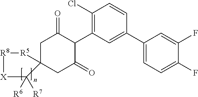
C1C2(CC(=O)C(C3=C(Cl)C=CC(C4=CC=C(F)C(F)=C4)=C3)C1=O)[R5][R8][X]C2([R6])[R7]
